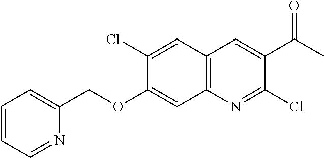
C1=CC=NC(COC2=CC3=C(C=C2Cl)C=C(C(C)=O)C(Cl)=N3)=C1
